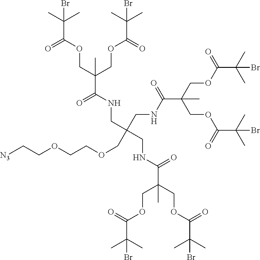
[N3]CCOCCOCC(CNC(C(COC(C(C)(C)Br)=O)(COC(C(C)(C)Br)=O)C)=O)(CNC(C(COC(C(C)(C)Br)=O)(COC(C(C)(C)Br)=O)C)=O)CNC(C(COC(C(C)(C)Br)=O)(COC(C(C)(C)Br)=O)C)=O
